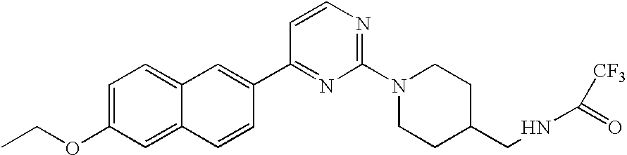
C1=C(OCC)C=C2C(=C1)C=C(C1=NC(N3CCC(CNC(=O)[CF3])CC3)=NC=C1)C=C2
